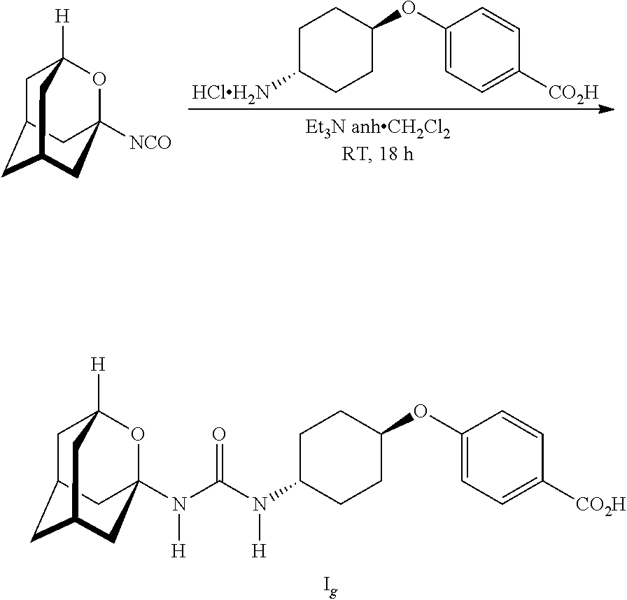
C1C2CC3CC([NCO])(OC1([H])C3)C2.C1C([HClH2N])CCC(OC2=CC=C([CO2H])C=C2)C1.C1C2CC3CC(N(C(N(C4CCC(OC5=CC=C([CO2H])C=C5)CC4)[H])=O)[H])(OC1([H])C3)C2
